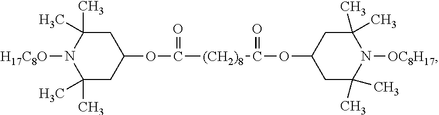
C1C(C)(C)N([H17C8O])C(C)(C)CC1OC([(CH2)8]C(OC1CC(C)(C)N([OC8H17])C(C)(C)C1)=O)=O
